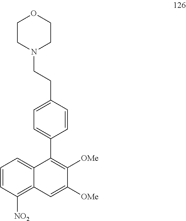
C1=CC([NO2])=C2C(=C1)C(C1=CC=C(CCN3CCOCC3)C=C1)=C([OMe])C([OMe])=C2
